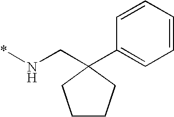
*NCC1(C2=CC=CC=C2)CCCC1
